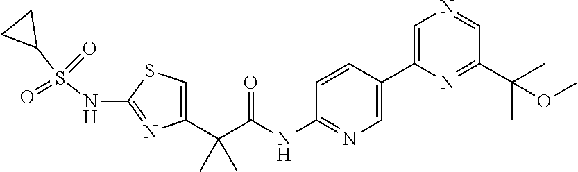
C1=C(C(C(NC2=NC=C(C3=CN=CC(C(C)(OC)C)=N3)C=C2)=O)(C)C)N=C(NS(C2CC2)(=O)=O)S1
